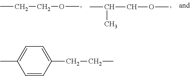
CCCOC.CC(COC)C.C1=CC(CCC)=CC=C1C
